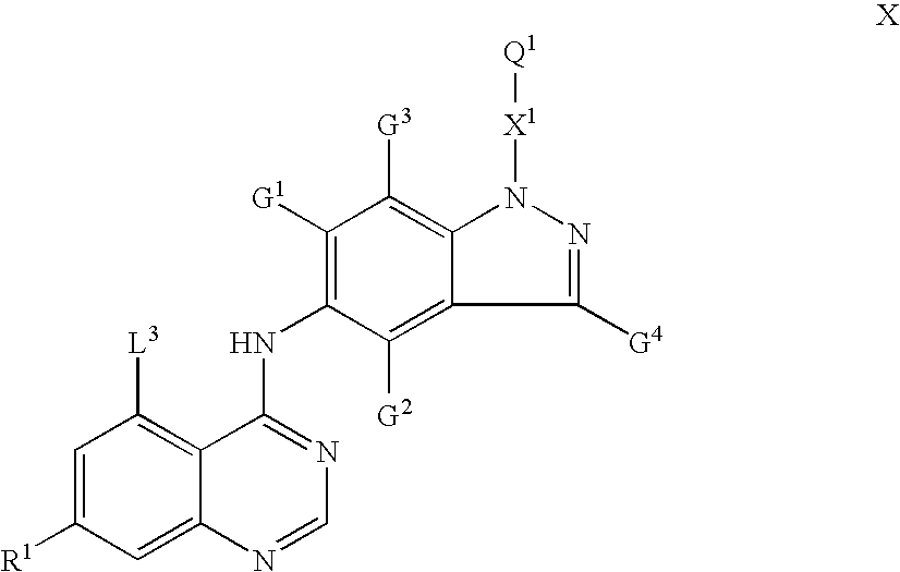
C1=C([R1])C=C2C(=C1[L3])C(NC1=C([G1])C([G3])=C3C(=C1[G2])C([G4])=NN3[X1][Q1])=NC=N2
